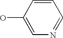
C1(O)=CN=CC=C1
